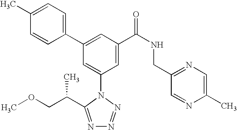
C1(C2=CC(C(NCC3=NC=C(C)N=C3)=O)=CC(N3C(C(COC)C)=NN=N3)=C2)=CC=C(C)C=C1
